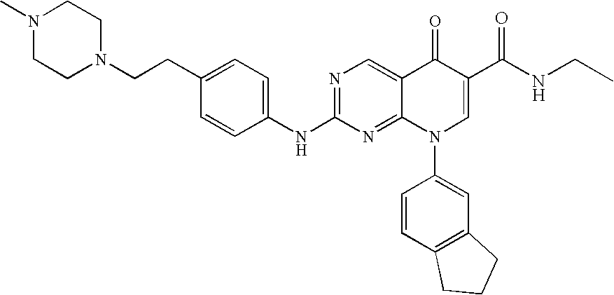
N1(C2=CC3=C(C=C2)CCC3)C=C(C(=O)NCC)C(=O)C2=CN=C(NC3=CC=C(CCN4CCN(C)CC4)C=C3)N=C12
